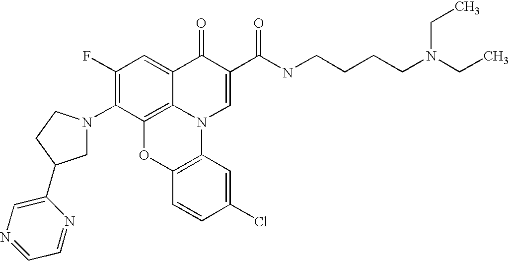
C1(F)=C(N2CC(C3=CN=CC=N3)CC2)C2=C3C(=C1)C(=O)C(C(NCCCCN(CC)CC)=O)=CN3C1=C(O2)C=CC(Cl)=C1
